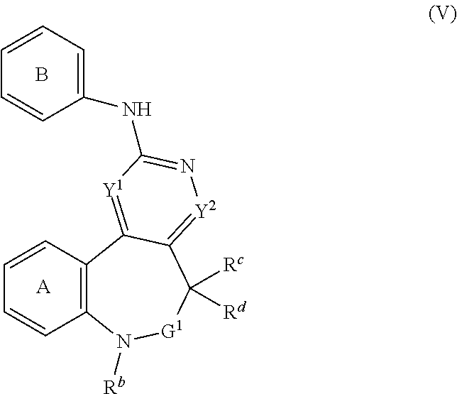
C12=C(N([Rb])[G1]C([Rc])([Rd])C3=[Y2]N=C(NC4=CC=CC=C4)[Y1]=C13)C=CC=C2.B.[A]
